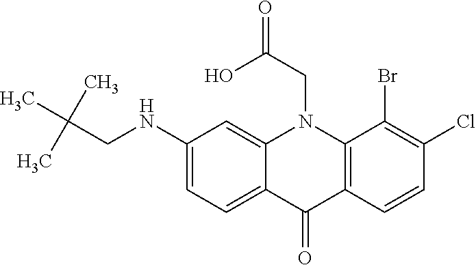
C12=CC=C(NCC(C)(C)C)C=C1N(CC(O)=O)C1=C(C2=O)C=CC(Cl)=C1Br
